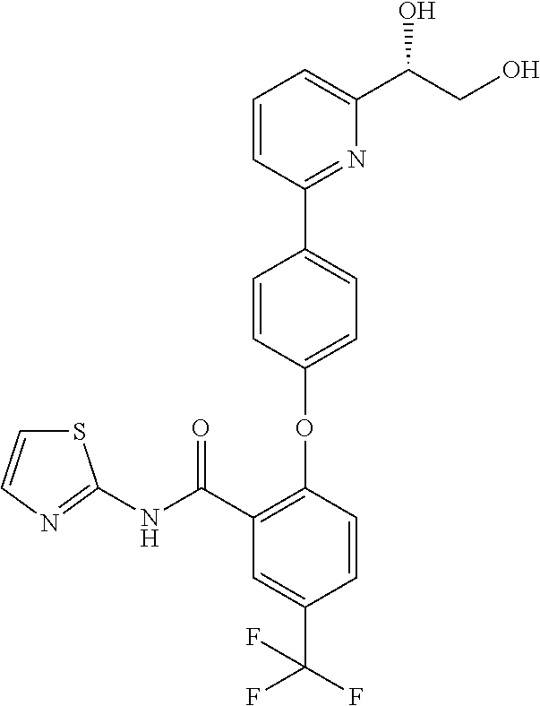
C1=C(OC2=C(C(NC3=NC=CS3)=O)C=C(C(F)(F)F)C=C2)C=CC(C2=NC(C(CO)O)=CC=C2)=C1
